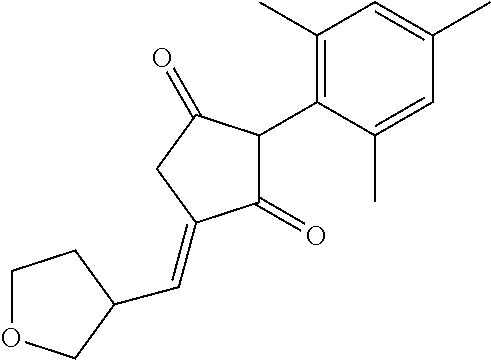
C1(=O)C(C2=C(C)C=C(C)C=C2C)C(=O)CC1=CC1COCC1
